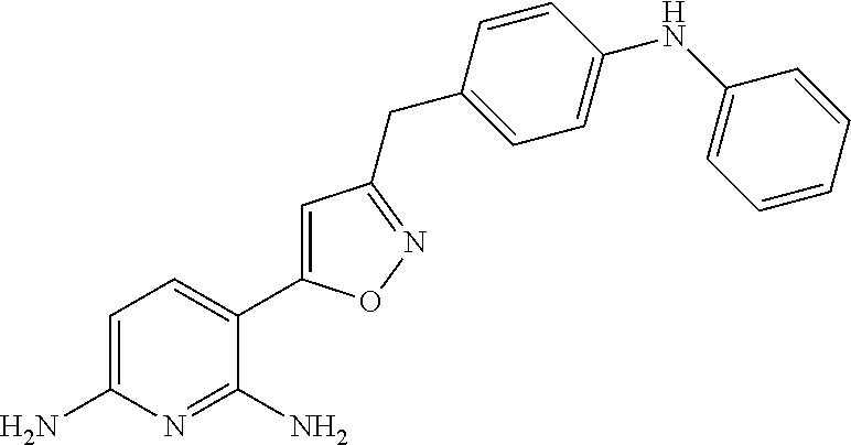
C1=C(N)N=C(N)C(C2=CC(CC3=CC=C(NC4=CC=CC=C4)C=C3)=NO2)=C1
